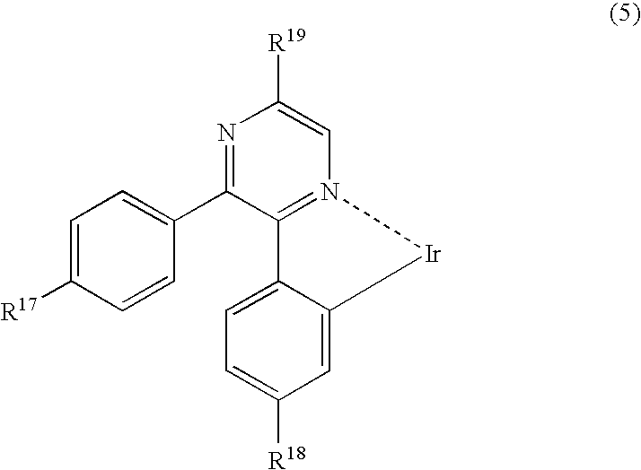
N1=C(C2=CC=C([R17])C=C2)C2=N(C=C1[R19])[Ir]C1=CC([R18])=CC=C21
